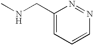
C1(CNC)=CC=CN=N1
